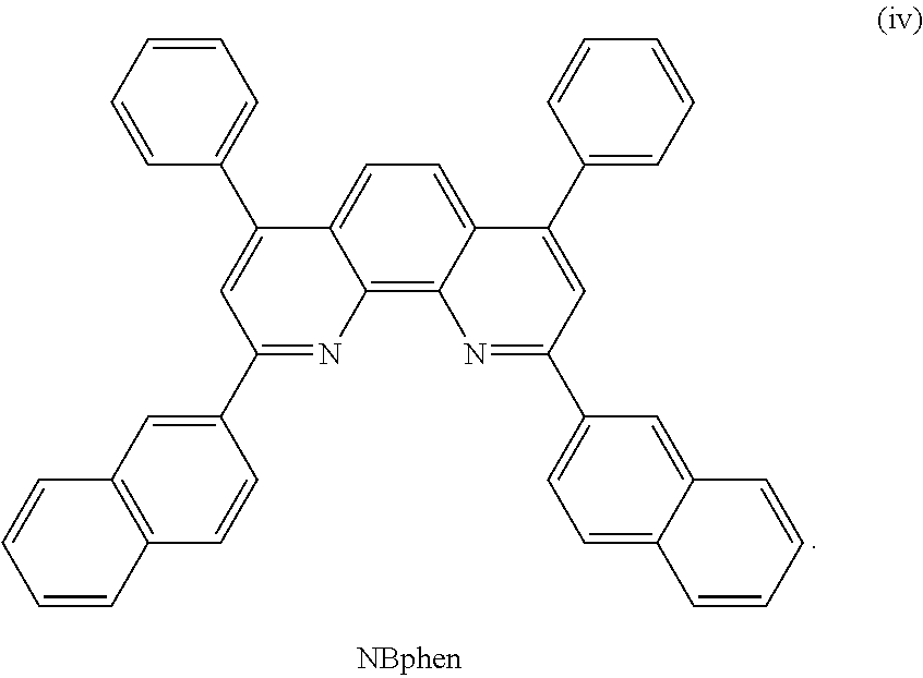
C1=C2C(=C3C(=C1)C(C1=CC=CC=C1)=CC(C1=CC4=C(C=C1)C=CC=C4)=N3)N=C(C1=CC=C3C(=C1)C=CC=C3)C=C2C1=CC=CC=C1
